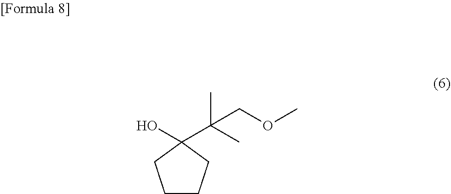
C1CCC(O)(C(C)(C)COC)C1
